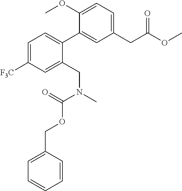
C1=C([F3C])C=C(CN(C(OCC2=CC=CC=C2)=O)C)C(C2=CC(CC(=O)OC)=CC=C2OC)=C1
